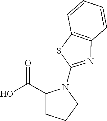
OC(C1CCCN1C1=NC2=C(S1)C=CC=C2)=O
